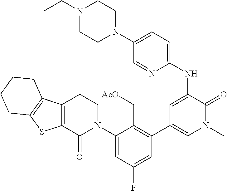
C1(N2CCN(CC)CC2)=CC=C(NC2=CC(C3=C(C[AcO])C(N4CCC5=C(C4=O)SC4=C5CCCC4)=CC(F)=C3)=CN(C)C2=O)N=C1
